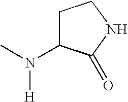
CN(C1CCNC1=O)[H]
